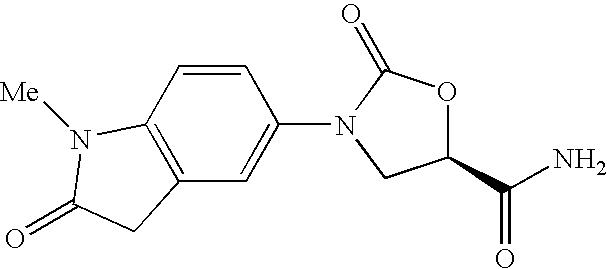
C1(C(N)=O)OC(=O)N(C2=CC3=C(C=C2)N([Me])C(=O)C3)C1
